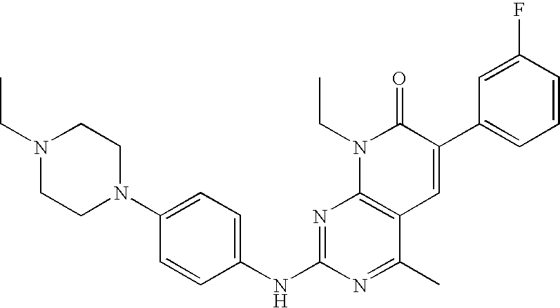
C1(NC2=NC3=C(C(C)=N2)C=C(C2=CC=CC(F)=C2)C(=O)N3CC)=CC=C(N2CCN(CC)CC2)C=C1
